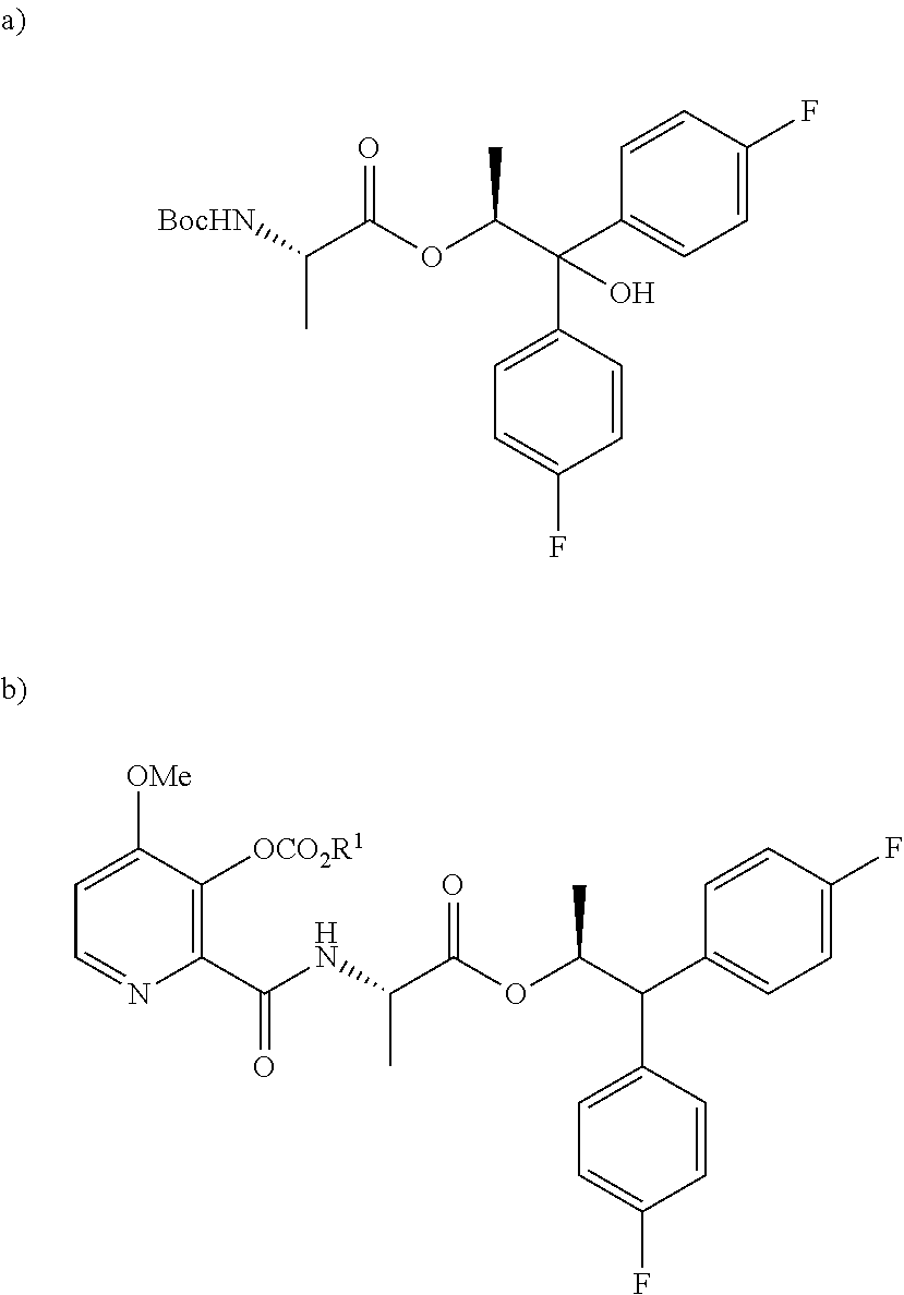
C1=C(F)C=CC(C(C(OC(C([BocHN])C)=O)C)(C2=CC=C(F)C=C2)O)=C1.C1=C(F)C=CC(C(C(OC(C(NC(C2=C([OCO2R1])C([OMe])=CC=N2)=O)C)=O)C)C2=CC=C(F)C=C2)=C1
